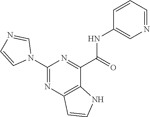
C1(NC(C2=NC(N3C=NC=C3)=NC3=C2NC=C3)=O)=CN=CC=C1
